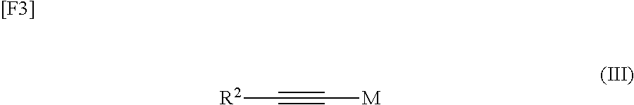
[R2]C#C[M].[[F3]]
